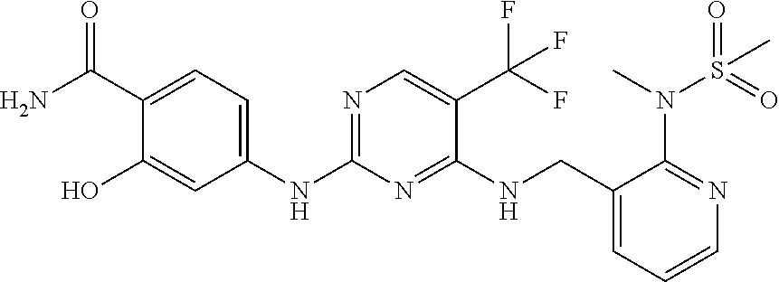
N(C1=NC=C(C(F)(F)F)C(NCC2=CC=CN=C2N(S(C)(=O)=O)C)=N1)C1=CC=C(C(N)=O)C(O)=C1
